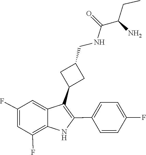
C1(CNC(=O)C(CC)N)CC(C2=C(C3=CC=C(F)C=C3)NC3=C(F)C=C(F)C=C23)C1
